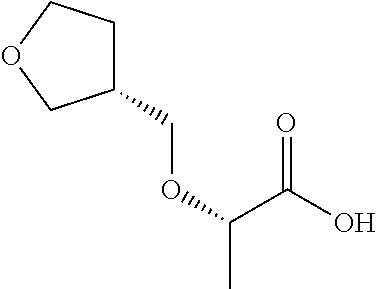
C(OC(C)C(O)=O)C1CCOC1
